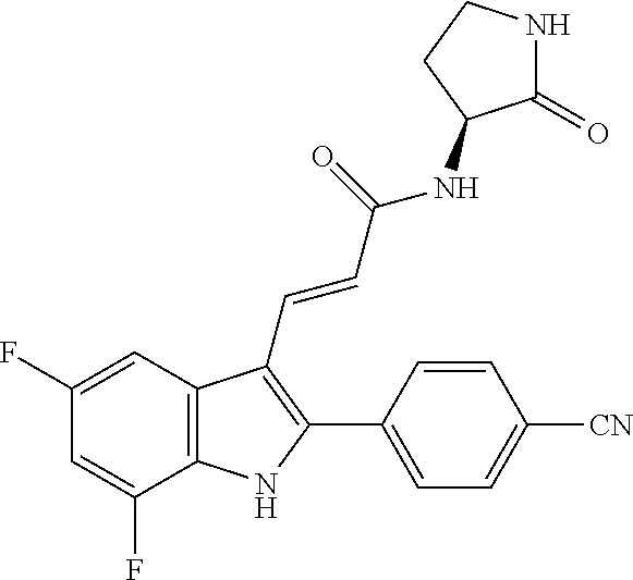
C1(F)=CC(F)=CC2=C1NC(C1=CC=C([CN])C=C1)=C2C=CC(=O)NC1C(=O)NCC1
